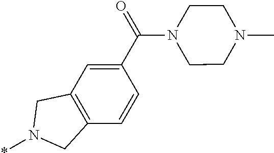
C1(C(N2CCN(C)CC2)=O)=CC2=C(C=C1)CN(*)C2
